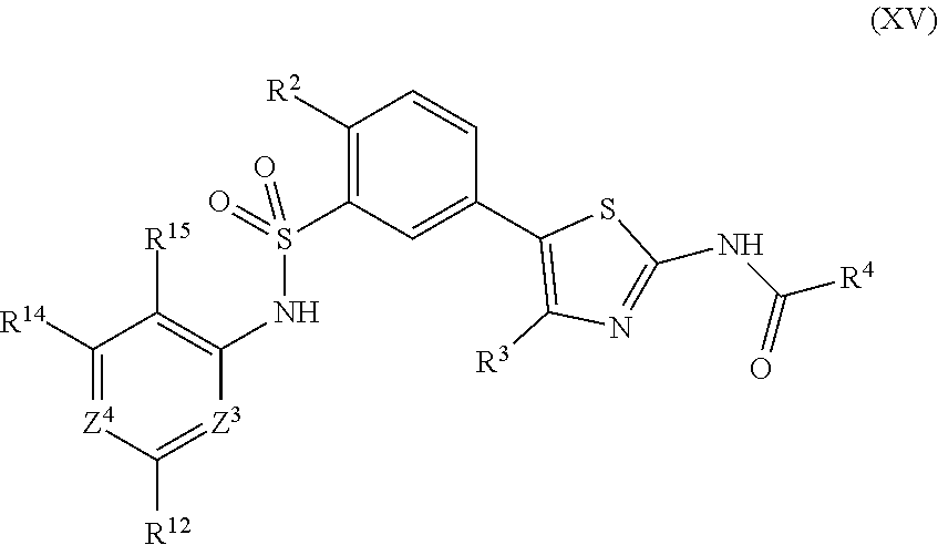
C1([R2])=C(S(NC2=C([R15])C([R14])=[Z4]C([R12])=[Z3]2)(=O)=O)C=C(C2=C([R3])N=C(NC([R4])=O)S2)C=C1
